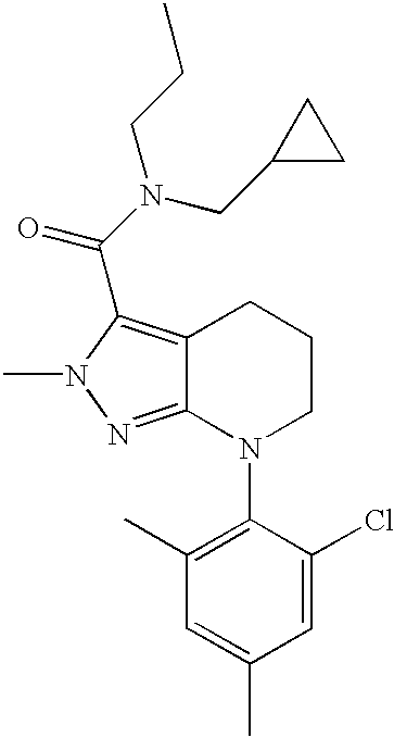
C12=C(C(N(CC3CC3)CCC)=O)N(C)N=C1N(C1=C(C)C=C(C)C=C1Cl)CCC2
